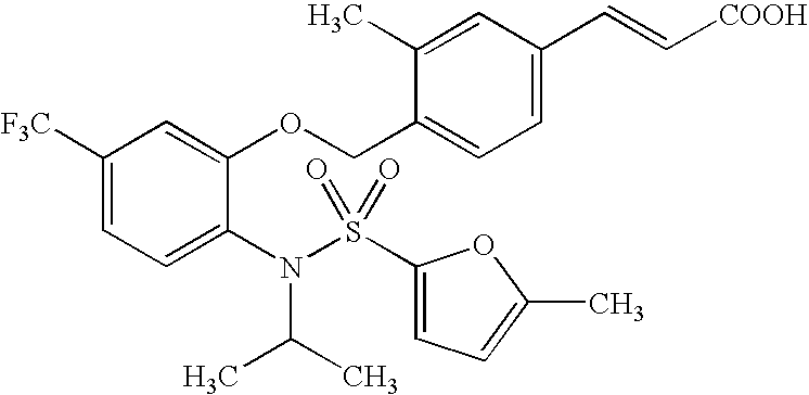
C1([CF3])=CC=C(N(S(=O)(=O)C2=CC=C(C)O2)C(C)C)C(OCC2=CC=C(C=C[COOH])C=C2C)=C1
